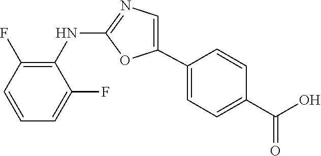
C1(NC2=C(F)C=CC=C2F)=NC=C(C2=CC=C(C(O)=O)C=C2)O1
